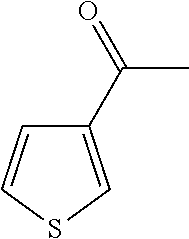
C1(C(=O)C)=CSC=C1
